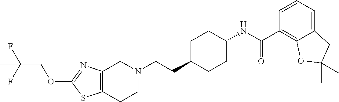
C12=C(CCN(CCC3CCC(NC(C4=C5C(=CC=C4)CC(C)(C)O5)=O)CC3)C1)SC(OCC(F)(F)C)=N2
